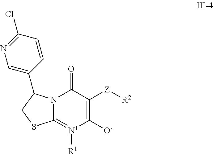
C1([O-])=C([Z][R2])C(=O)N2C(=[N+]1[R1])SCC2C1=CN=C(Cl)C=C1
